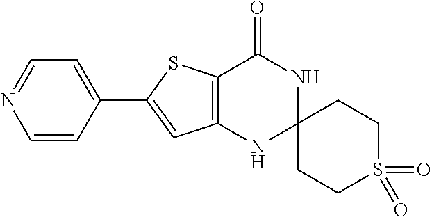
C12=C(NC3(NC1=O)CCS(=O)(=O)CC3)C=C(C1=CC=NC=C1)S2
